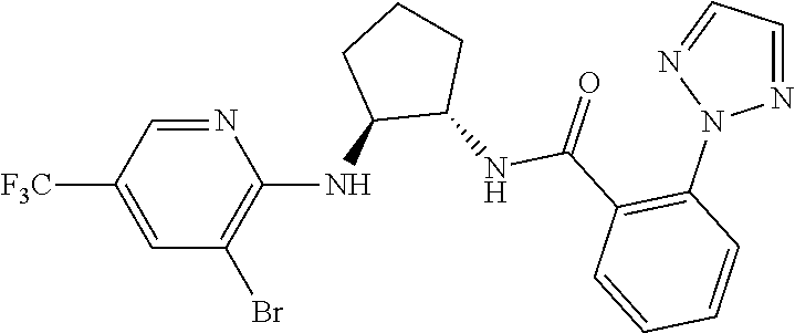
N1=CC([F3C])=CC(Br)=C1NC1C(NC(C2=C(N3N=CC=N3)C=CC=C2)=O)CCC1
